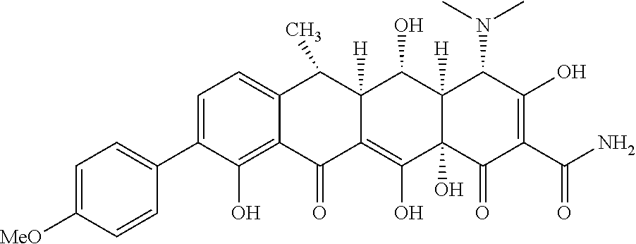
C1=C(C2=CC=C([MeO])C=C2)C(O)=C2C(=C1)C(C)C1([H])C(=C(O)C3(O)C([H])(C1O)C(N(C)C)C(O)=C(C(N)=O)C3=O)C2=O
